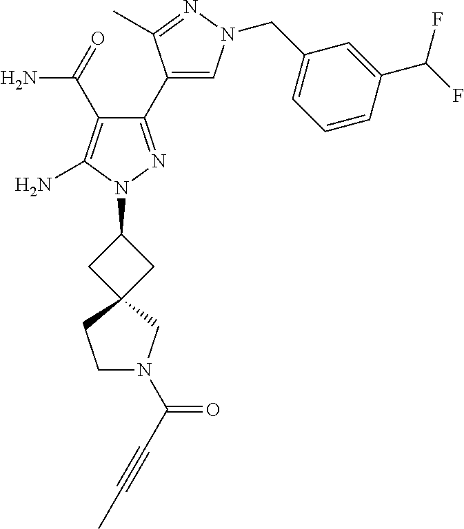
C1N(C(C#CC)=O)CC2(C1)CC(N1N=C(C3=CN(CC4=CC=CC(C(F)F)=C4)N=C3C)C(C(N)=O)=C1N)C2
